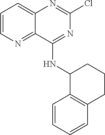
ClC1=NC2=CC=CN=C2C(NC2C3=C(CCC2)C=CC=C3)=N1
